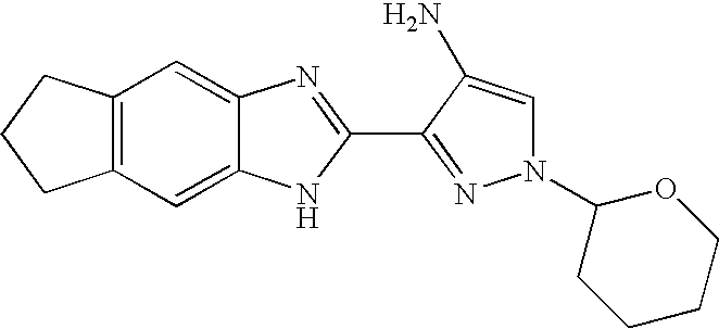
C12=C(C=C3C(=C1)N=C(C1=NN(C4CCCCO4)C=C1N)N3)CCC2
